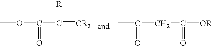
COC(C(=[CR2])[R])=O.CC(CC([OR])=O)=O
